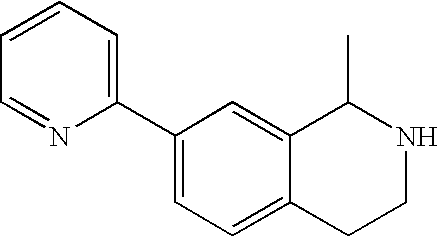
C1(C2=CC=CC=N2)=CC=C2C(=C1)C(C)NCC2
